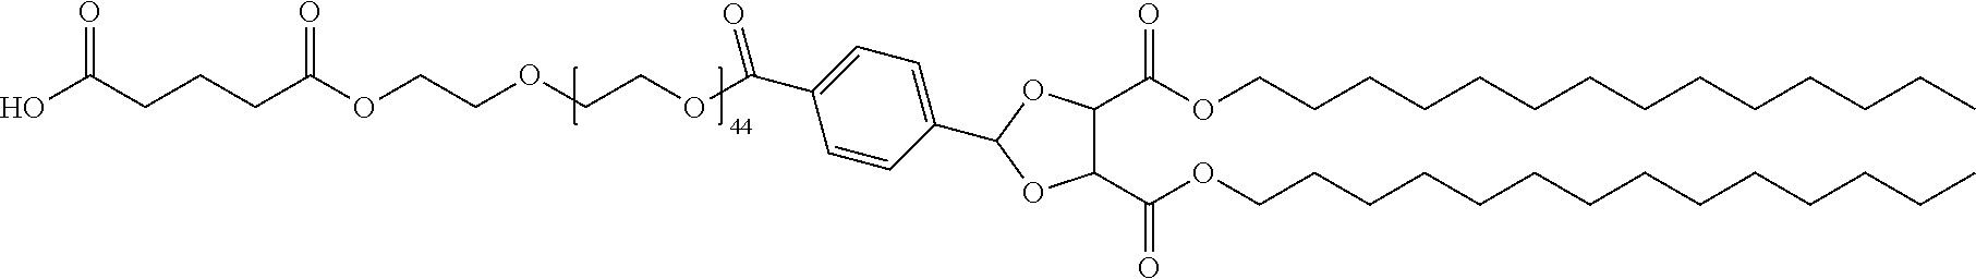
C1(C(OCCOCCOC(CCCC(O)=O)=O)=O)=CC=C(C2OC(C(OCCCCCCCCCCCCCC)=O)C(C(OCCCCCCCCCCCCCC)=O)O2)C=C1
